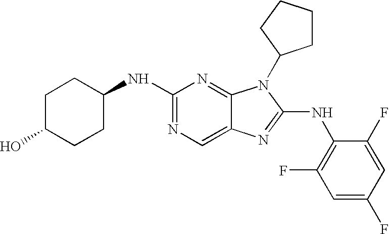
C1(NC2=NC=C3C(=N2)N(C2CCCC2)C(NC2=C(F)C=C(F)C=C2F)=N3)CCC(O)CC1
